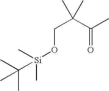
C(C(C(=O)C)(C)C)O[Si](C)(C(C)(C)C)C
